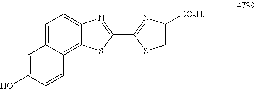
C1=C2C(=C3C(=C1)N=C(C1=NC([CO2H])CS1)S3)C=CC(O)=C2
